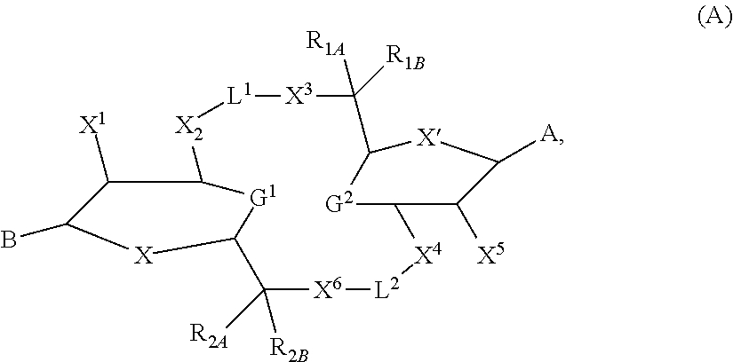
C1([X1])C2[X2][L1][X3]C([R1A])([R1B])C3[X]C([A])C([X5])C([G2]3)[X4][L2][X6]C([R2A])([R2B])C([X]C1B)[G1]2
